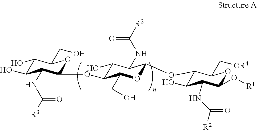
C1(O)C(OC2C(NC([R3])=O)C(O)C(O)C(CO)O2)C(CO)OC(OC2C(O)C(NC([R2])=O)C(O[R1])OC2C[OR4])C1NC([R2])=O
